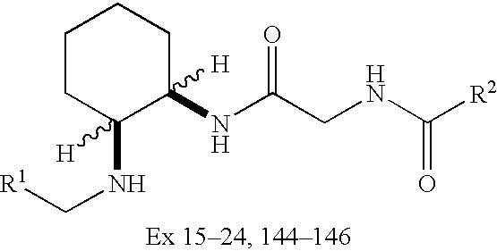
C1CC(NC[R1])([H])C(NC(CNC([R2])=O)=O)([H])CC1
